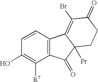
C1=CC(O)=C([R7])C2=C1C1=C(Br)C(=O)CCC1([Pr])C2=O
